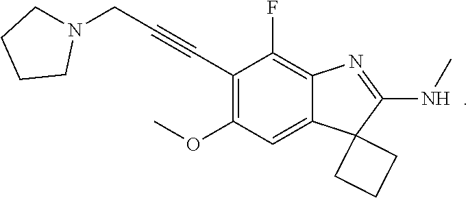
C1(C#CCN2CCCC2)=C(OC)C=C2C(=C1F)N=C(NC)C21CCC1
